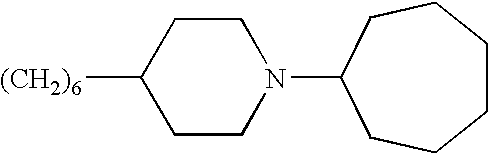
[(CH2)6]C1CCN(C2CCCCCC2)CC1
